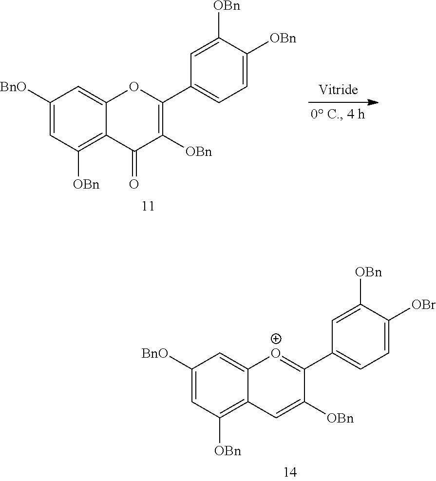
C1([BnO])=CC([OBn])=C2C(=C1)[O+]=C(C1=CC=C([OBr])C([OBn])=C1)C([OBn])=C2.C1([BnO])=CC([OBn])=C2C(=C1)OC(C1=CC=C([OBn])C([OBn])=C1)=C([OBn])C2=O
